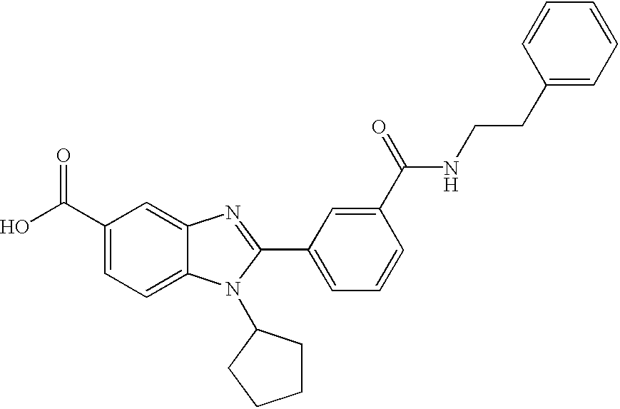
C1(C(O)=O)=CC=C2C(=C1)N=C(C1=CC=CC(C(=O)NCCC3=CC=CC=C3)=C1)N2C1CCCC1
